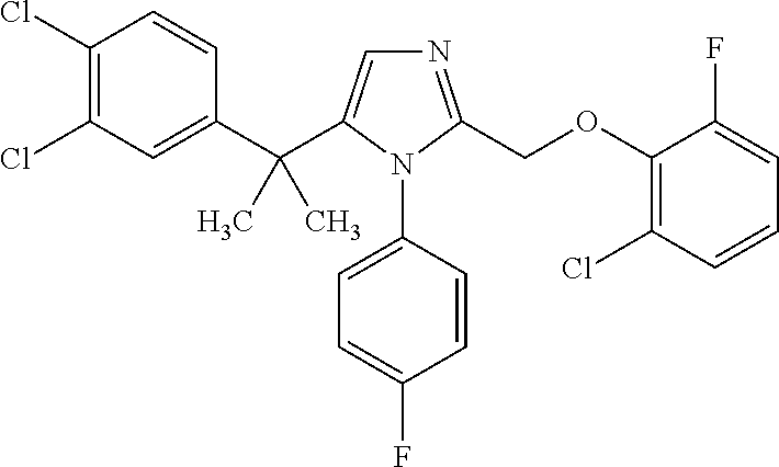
C1(C(C2=CN=C(COC3=C(Cl)C=CC=C3F)N2C2=CC=C(F)C=C2)(C)C)=CC(Cl)=C(Cl)C=C1
